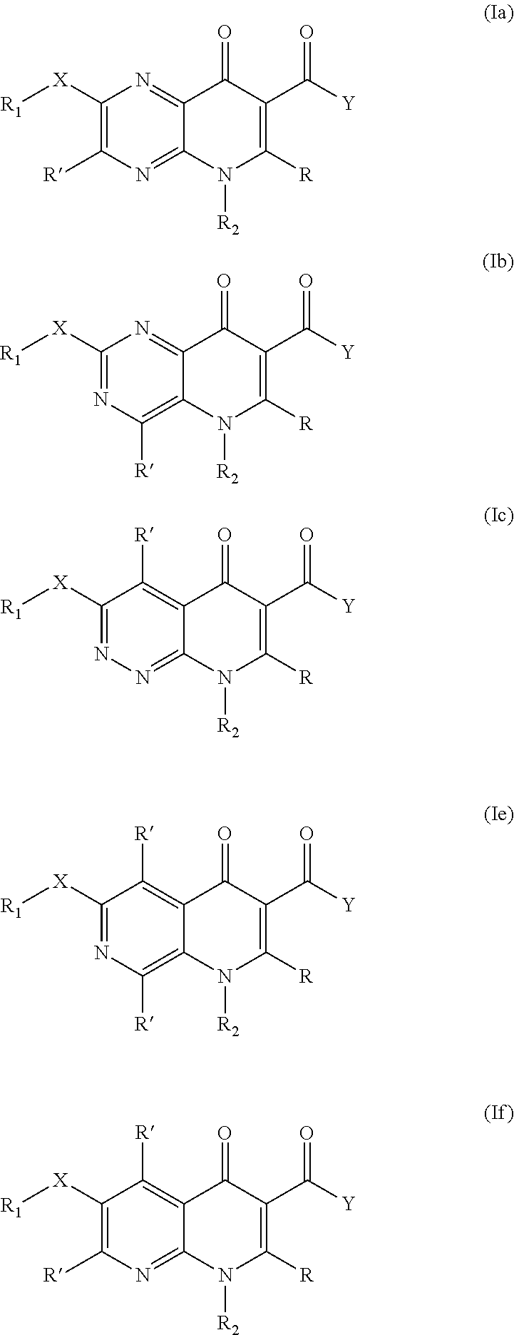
C1([X][R1])=C([R])N=C2C(=N1)C(=O)C(C([Y])=O)=C([R])N2[R2].C1([X][R1])=NC([R])=C2C(=N1)C(=O)C(C([Y])=O)=C([R])N2[R2].C1([X][R1])=NN=C2C(=C1[R])C(=O)C(C([Y])=O)=C([R])N2[R2].C1([X][R1])=NC([R])=C2C(=C1[R])C(=O)C(C([Y])=O)=C([R])N2[R2].C1([X][R1])=C([R])N=C2C(=C1[R])C(=O)C(C([Y])=O)=C([R])N2[R2]
